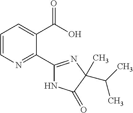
C1=CN=C(C2=NC(C(C)C)(C)C(=O)N2)C(C(O)=O)=C1
